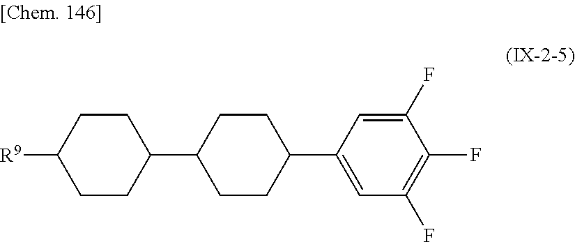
C1CC(C2CCC(C3=CC(F)=C(F)C(F)=C3)CC2)CCC1[R9]
